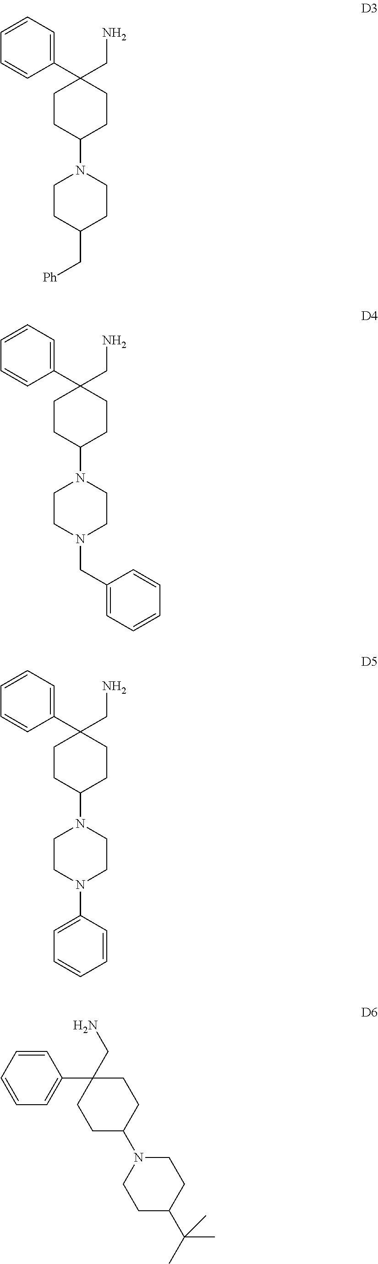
C1=CC=CC(C2(CN)CCC(N3CCC(C[Ph])CC3)CC2)=C1.C1=CC=CC(C2(CN)CCC(N3CCN(CC4=CC=CC=C4)CC3)CC2)=C1.C1=CC=CC(C2(CN)CCC(N3CCN(C4=CC=CC=C4)CC3)CC2)=C1.C1=CC=CC=C1C1(CN)CCC(N2CCC(C(C)(C)C)CC2)CC1
